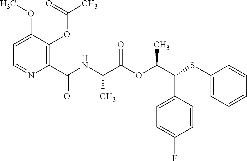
C1=C(C(C(OC(C(NC(C2=C(OC(C)=O)C(OC)=CC=N2)=O)C)=O)C)SC2=CC=CC=C2)C=CC(F)=C1
